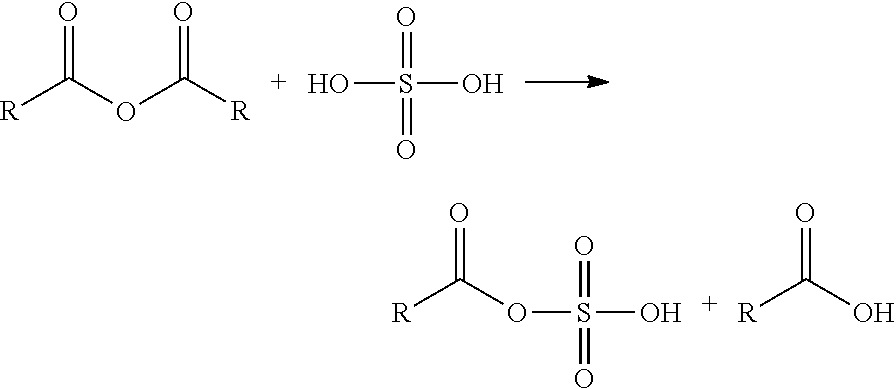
[R]C(OC([R])=O)=O.OS(O)(=O)=O.O(S(O)(=O)=O)C([R])=O.OC([R])=O
